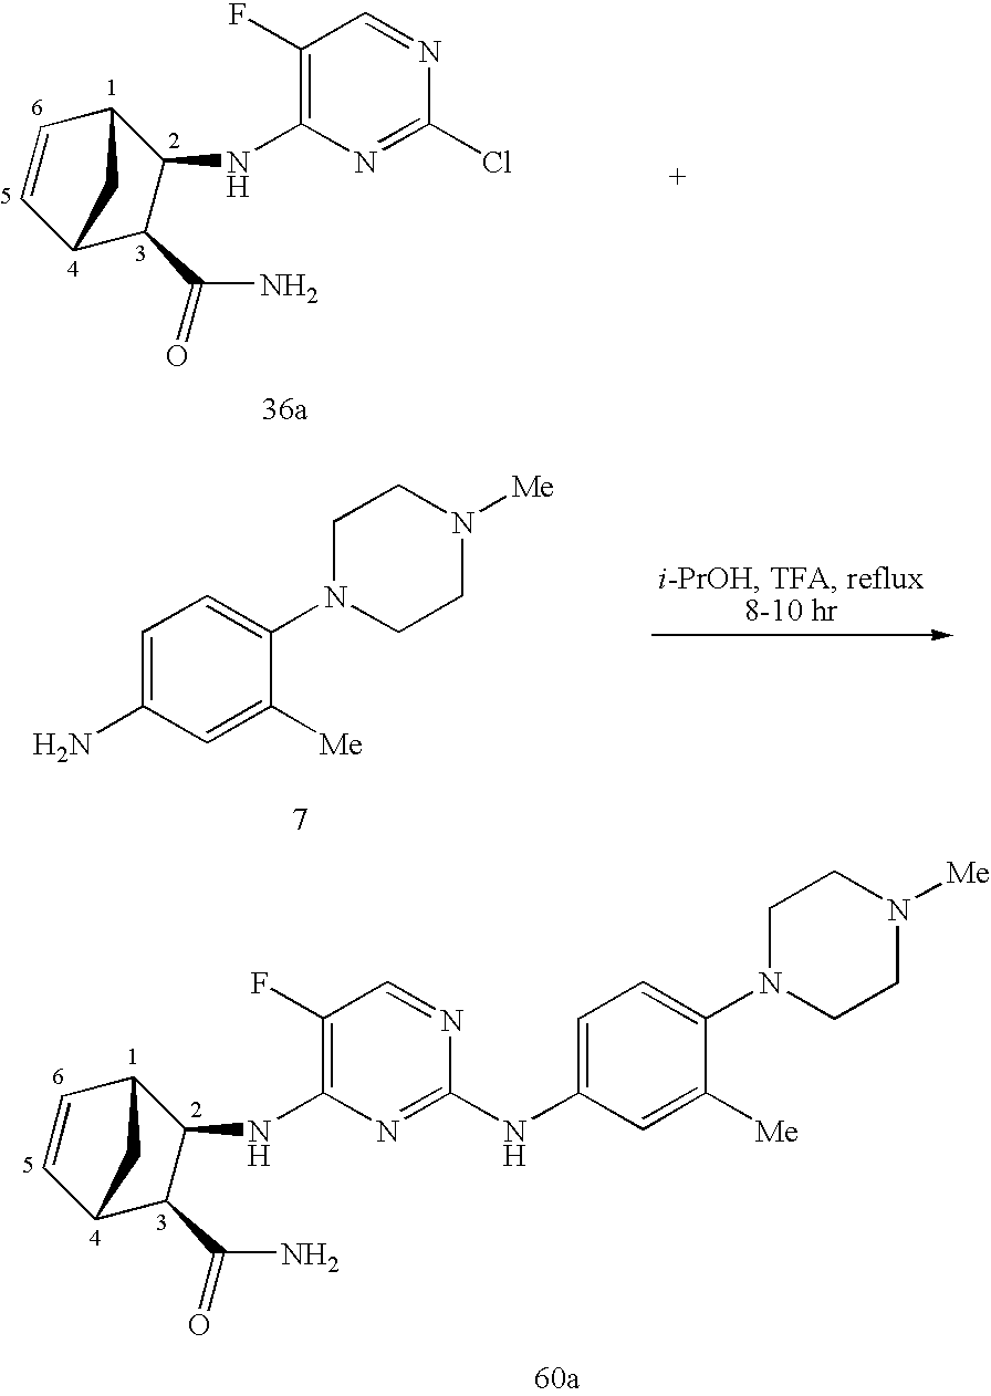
C1(F)=C(NC2C(C(=O)N)C3C=CC2C3)N=C(Cl)N=C1.C1=C(N)C=C([Me])C(N2CCN([Me])CC2)=C1.C1(F)=C(NC2C(C(=O)N)C3C=CC2C3)N=C(NC2=CC=C(N3CCN([Me])CC3)C([Me])=C2)N=C1
